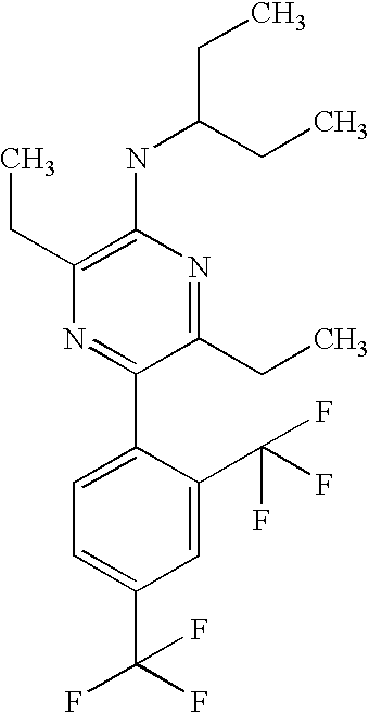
C1(NC(CC)CC)=C(CC)N=C(C2=CC=C(C(F)(F)F)C=C2C(F)(F)F)C(CC)=N1
